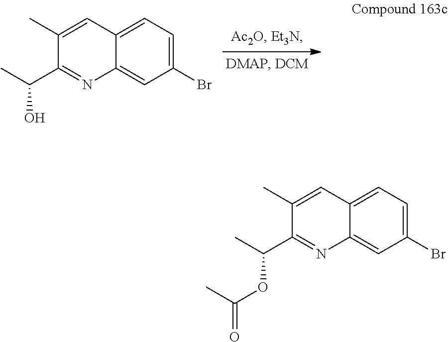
CC(C1=NC2=CC(Br)=CC=C2C=C1C)O.CC(C1=NC2=CC(Br)=CC=C2C=C1C)OC(C)=O
